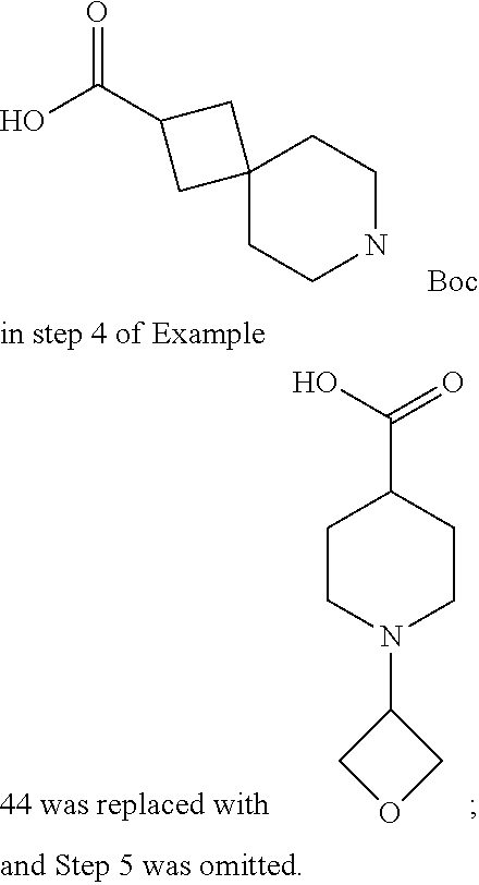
C1CN(C2COC2)CCC1C(O)=O.C12(CCNCC1)CC(C(O)=O)C2.[Boc]
